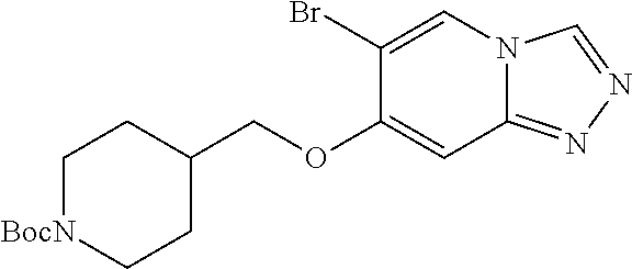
C1(OCC2CC[BocN]CC2)=CC2=NN=CN2C=C1Br
